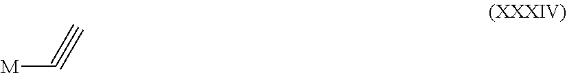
[M]C#C
